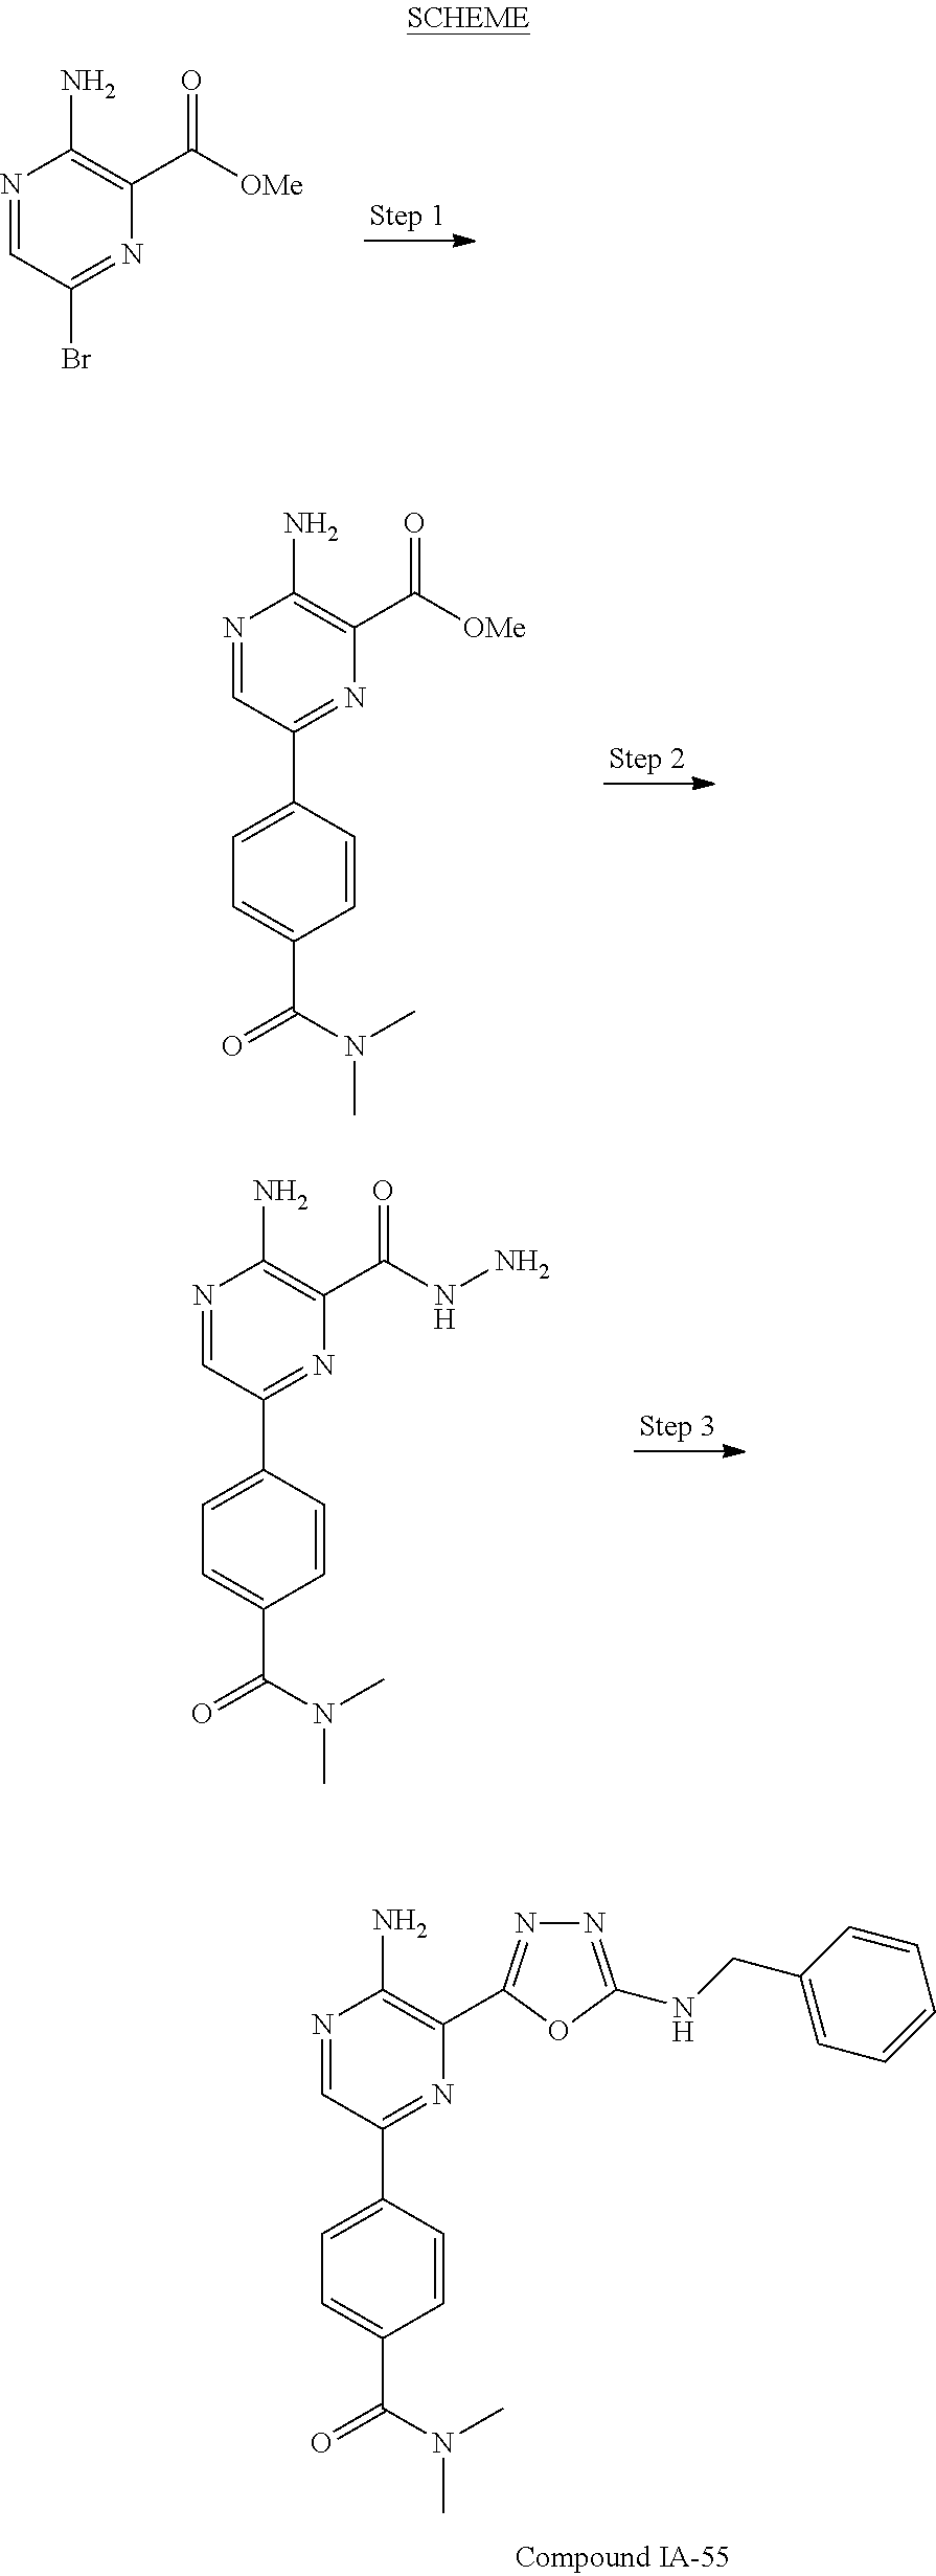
N1=CC(Br)=NC(C([OMe])=O)=C1N.N1=CC(C2=CC=C(C(=O)N(C)C)C=C2)=NC(C(=O)[OMe])=C1N.N1=CC(C2=CC=C(C(=O)N(C)C)C=C2)=NC(C(=O)NN)=C1N.N1=CC(C2=CC=C(C(=O)N(C)C)C=C2)=NC(C2=NN=C(NCC3=CC=CC=C3)O2)=C1N
